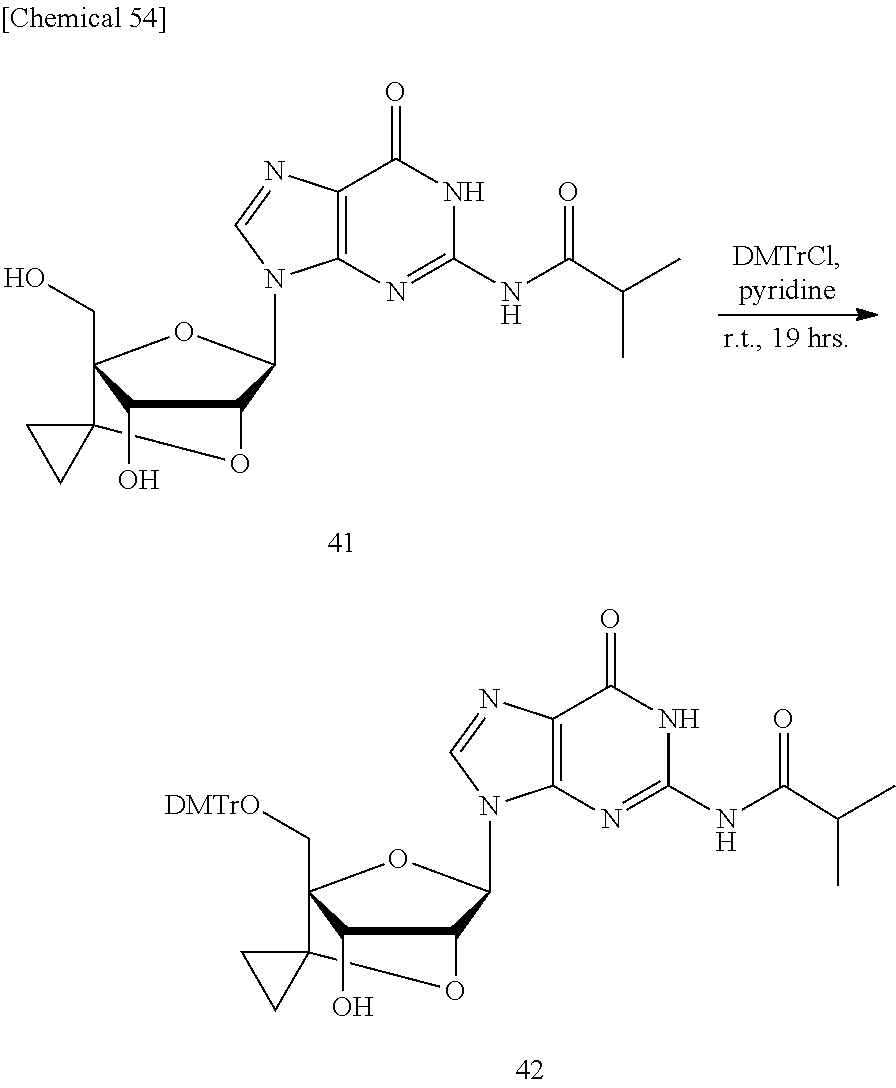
N1(C2C3C(O)C(CO)(O2)C2(O3)CC2)C=NC2=C1N=C(NC(C(C)C)=O)NC2=O.N1(C2C3C(O)C(C[DMTrO])(O2)C2(O3)CC2)C=NC2=C1N=C(NC(C(C)C)=O)NC2=O
